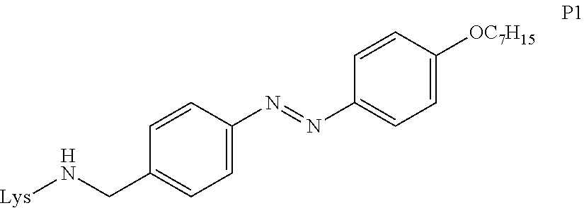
C1=CC(CN[Lys])=CC=C1N=NC1=CC=C([OC7H15])C=C1
